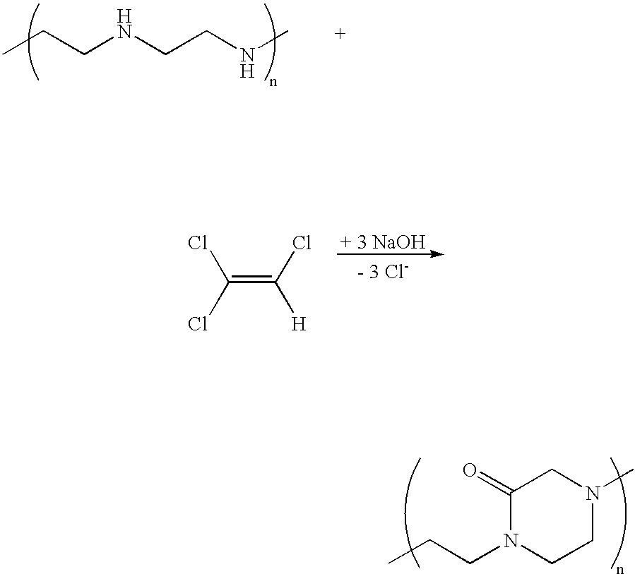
C(CNCCNC)C.C(=C(Cl)[H])(Cl)Cl.C1(=O)N(CCC)CCN(C)C1
